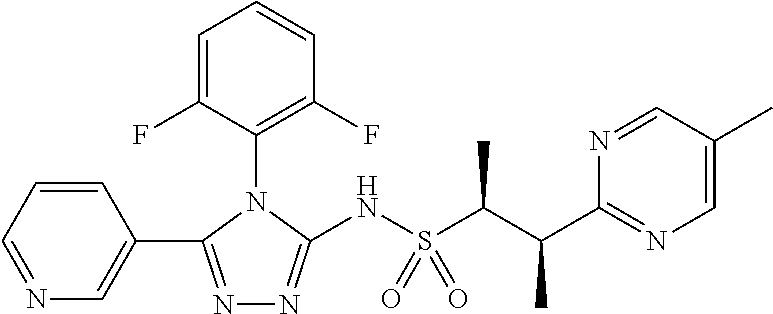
C1(N2C(NS(C(C(C3=NC=C(C)C=N3)C)C)(=O)=O)=NN=C2C2=CN=CC=C2)=C(F)C=CC=C1F
